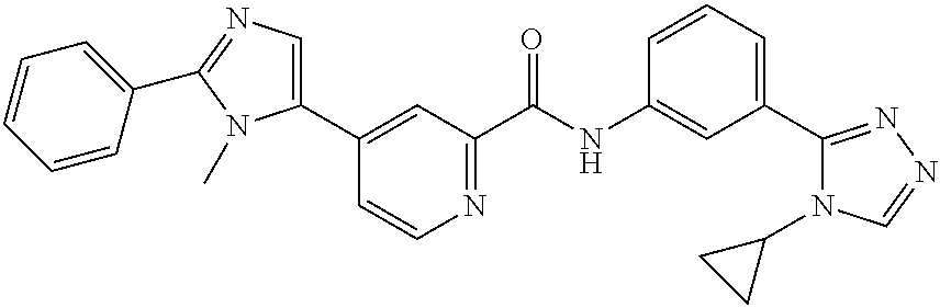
C1(C2=CN=C(C3=CC=CC=C3)N2C)=CC(C(NC2=CC(C3=NN=CN3C3CC3)=CC=C2)=O)=NC=C1
